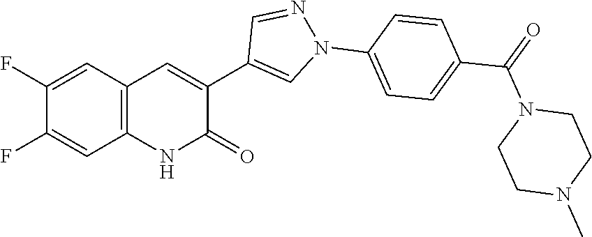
C1(F)=CC2=C(C=C1F)NC(=O)C(C1=CN(C3=CC=C(C(N4CCN(C)CC4)=O)C=C3)N=C1)=C2
